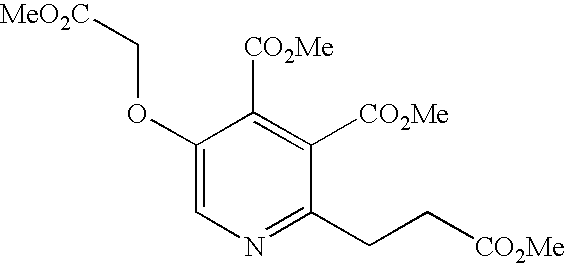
C1(OC[MeO2C])=CN=C(CC[CO2Me])C([CO2Me])=C1[CO2Me]
